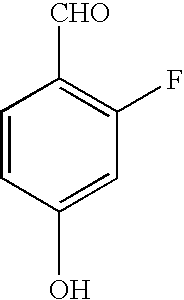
C1=CC([CHO])=C(F)C=C1O
